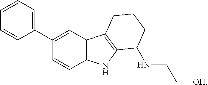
C12=C(C=C(C3=CC=CC=C3)C=C1)C1=C(N2)C(NCC[OH])CCC1
